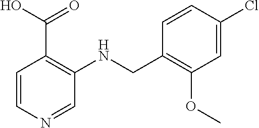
C1=CN=CC(NCC2=C(OC)C=C(Cl)C=C2)=C1C(O)=O
